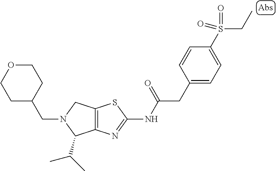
C12=C(N=C(NC(CC3=CC=C(S(CC)(=O)=O)C=C3)=O)S1)C(C(C)C)N(CC1CCOCC1)C2
